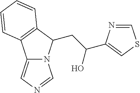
C12=CN=CN1C(CC(O)C1=CSC=N1)C1=C2C=CC=C1
